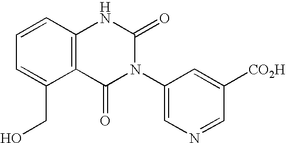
C1=CC2=C(C(CO)=C1)C(=O)N(C1=CN=CC([CO2H])=C1)C(=O)N2
